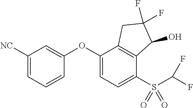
C1([NC])=CC=CC(OC2=CC=C(S(C(F)F)(=O)=O)C3=C2CC(F)(F)C3O)=C1
